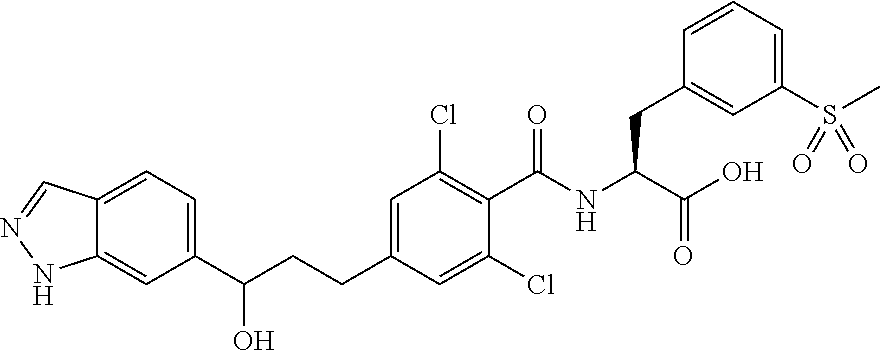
C1=C(CCC(C2=CC=C3C(=C2)NN=C3)O)C=C(Cl)C(C(NC(C(O)=O)CC2=CC(S(C)(=O)=O)=CC=C2)=O)=C1Cl
